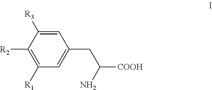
C1=C([R3])C([R2])=C([R1])C=C1CC([COOH])N
